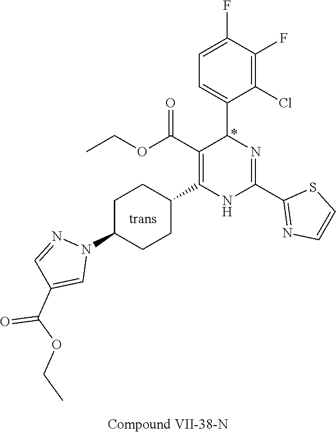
C1(F)=C(Cl)C(C2N=C(C3=NC=CS3)NC(C3CCC(N4N=CC(C(OCC)=O)=C4)CC3)=C2C(OCC)=O)=CC=C1F
